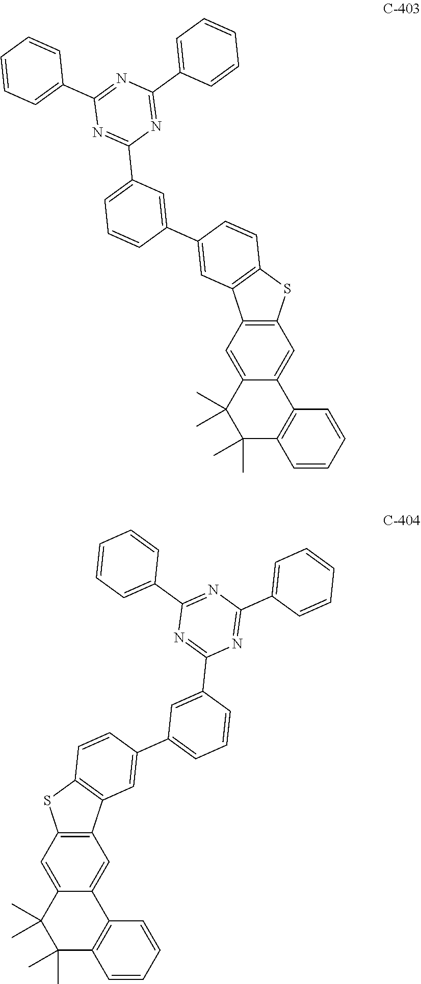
C12=C(SC3=C1C=C(C1=CC(C4=NC(C5=CC=CC=C5)=NC(C5=CC=CC=C5)=N4)=CC=C1)C=C3)C=C1C(=C2)C(C)(C)C(C)(C)C2=C1C=CC=C2.C12=C(C=C3C(=C1)C1=C(C(C)(C)C3(C)C)C=CC=C1)SC1=C2C=C(C2=CC=CC(C3=NC(C4=CC=CC=C4)=NC(C4=CC=CC=C4)=N3)=C2)C=C1
